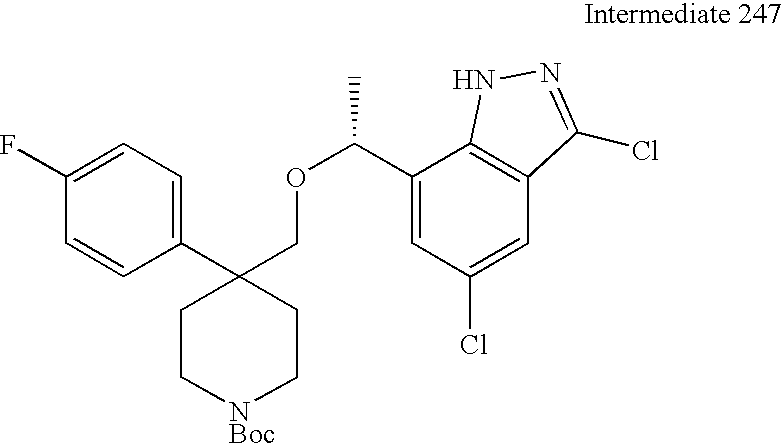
C1(C2(COC(C)C3=CC(Cl)=CC4=C3NN=C4Cl)CC[NBoc]CC2)=CC=C(F)C=C1
